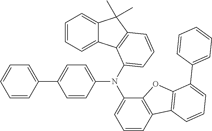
C1=CC(C2=CC=C(N(C3=CC=CC4=C3OC3=C4C=CC=C3C3=CC=CC=C3)C3=CC=CC4=C3C3=CC=CC=C3C4(C)C)C=C2)=CC=C1
